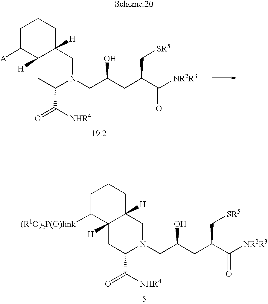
C(C(CC(C(=O)[NR2R3])C[SR5])O)N1C(C([NHR4])=O)CC2([H])C([A])CCCC2([H])C1.C(C(CC(C(=O)[NR2R3])C[SR5])O)N1C(C([NHR4])=O)CC2([H])C([(R1O)2P(O)link])CCCC2([H])C1
